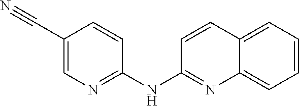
C1(C#N)=CN=C(NC2=NC3=CC=CC=C3C=C2)C=C1
